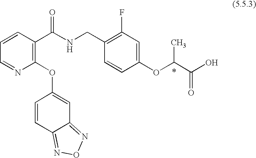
C1=NC(OC2=CC3=NON=C3C=C2)=C(C(NCC2=C(F)C=C(OC(C(O)=O)C)C=C2)=O)C=C1
